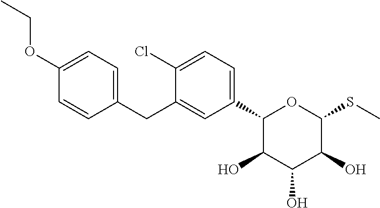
C1=C(OCC)C=CC(CC2=CC(C3C(O)C(O)C(O)C(SC)O3)=CC=C2Cl)=C1
